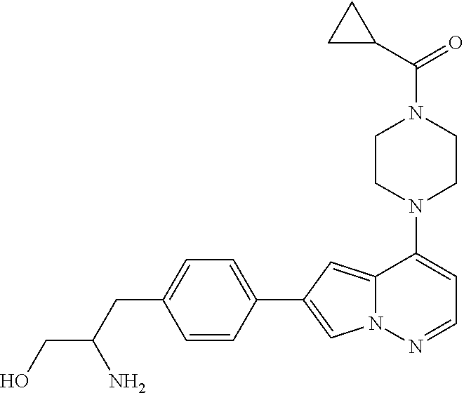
N1(C2=CC=NN3C2=CC(C2=CC=C(CC(CO)N)C=C2)=C3)CCN(C(=O)C2CC2)CC1
